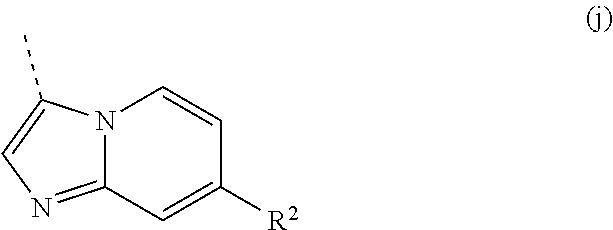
N12C(=NC=C1C)C=C([R2])C=C2
